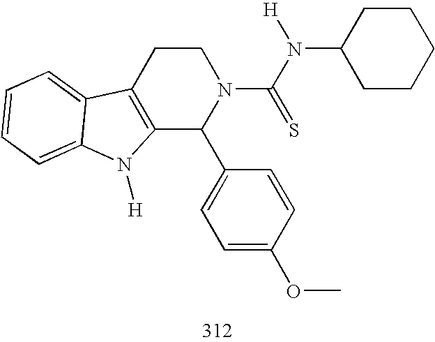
C12=C(CCN(C(N([H])C3CCCCC3)=S)C1C1=CC=C(OC)C=C1)C1=CC=CC=C1N2[H]
